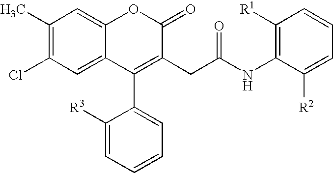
C1(C)=C(Cl)C=C2C(=C1)OC(=O)C(CC(NC1=C([R1])C=CC=C1[R2])=O)=C2C1=CC=CC=C1[R3]
